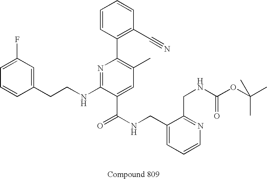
C1=CC(CCNC2=NC(C3=C(C#N)C=CC=C3)=C(C)C=C2C(NCC2=CC=CN=C2CNC(OC(C)(C)C)=O)=O)=CC(F)=C1
